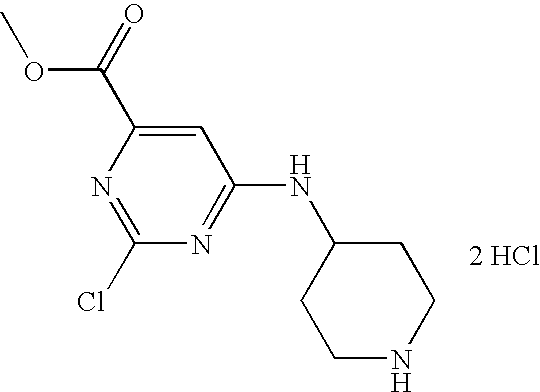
C1(Cl)=NC(C(=O)OC)=CC(NC2CCNCC2)=N1.[2 HCl]
